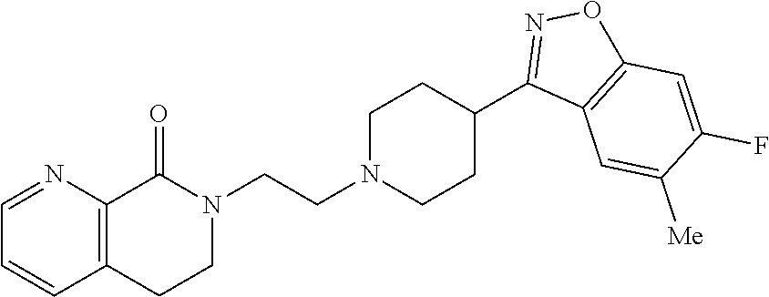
C1=CC2=C(N=C1)C(=O)N(CCN1CCC(C3=NOC4=C3C=C([Me])C(F)=C4)CC1)CC2
